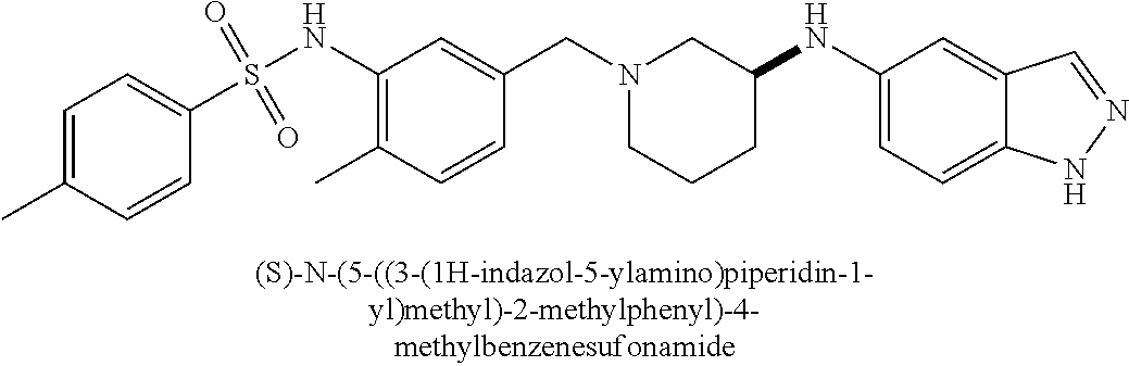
C1=C(C)C=CC(S(NC2=C(C)C=CC(CN3CCCC(NC4=CC=C5C(=C4)C=NN5)C3)=C2)(=O)=O)=C1
